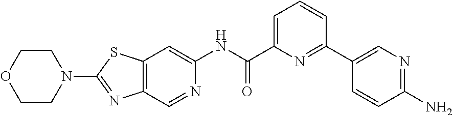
N1=CC2=C(C=C1NC(C1=CC=CC(C3=CN=C(N)C=C3)=N1)=O)SC(N1CCOCC1)=N2
